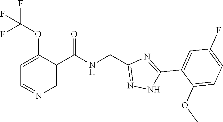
C1=C(C(NCC2=NNC(C3=CC(F)=CC=C3OC)=N2)=O)C(OC(F)(F)F)=CC=N1
